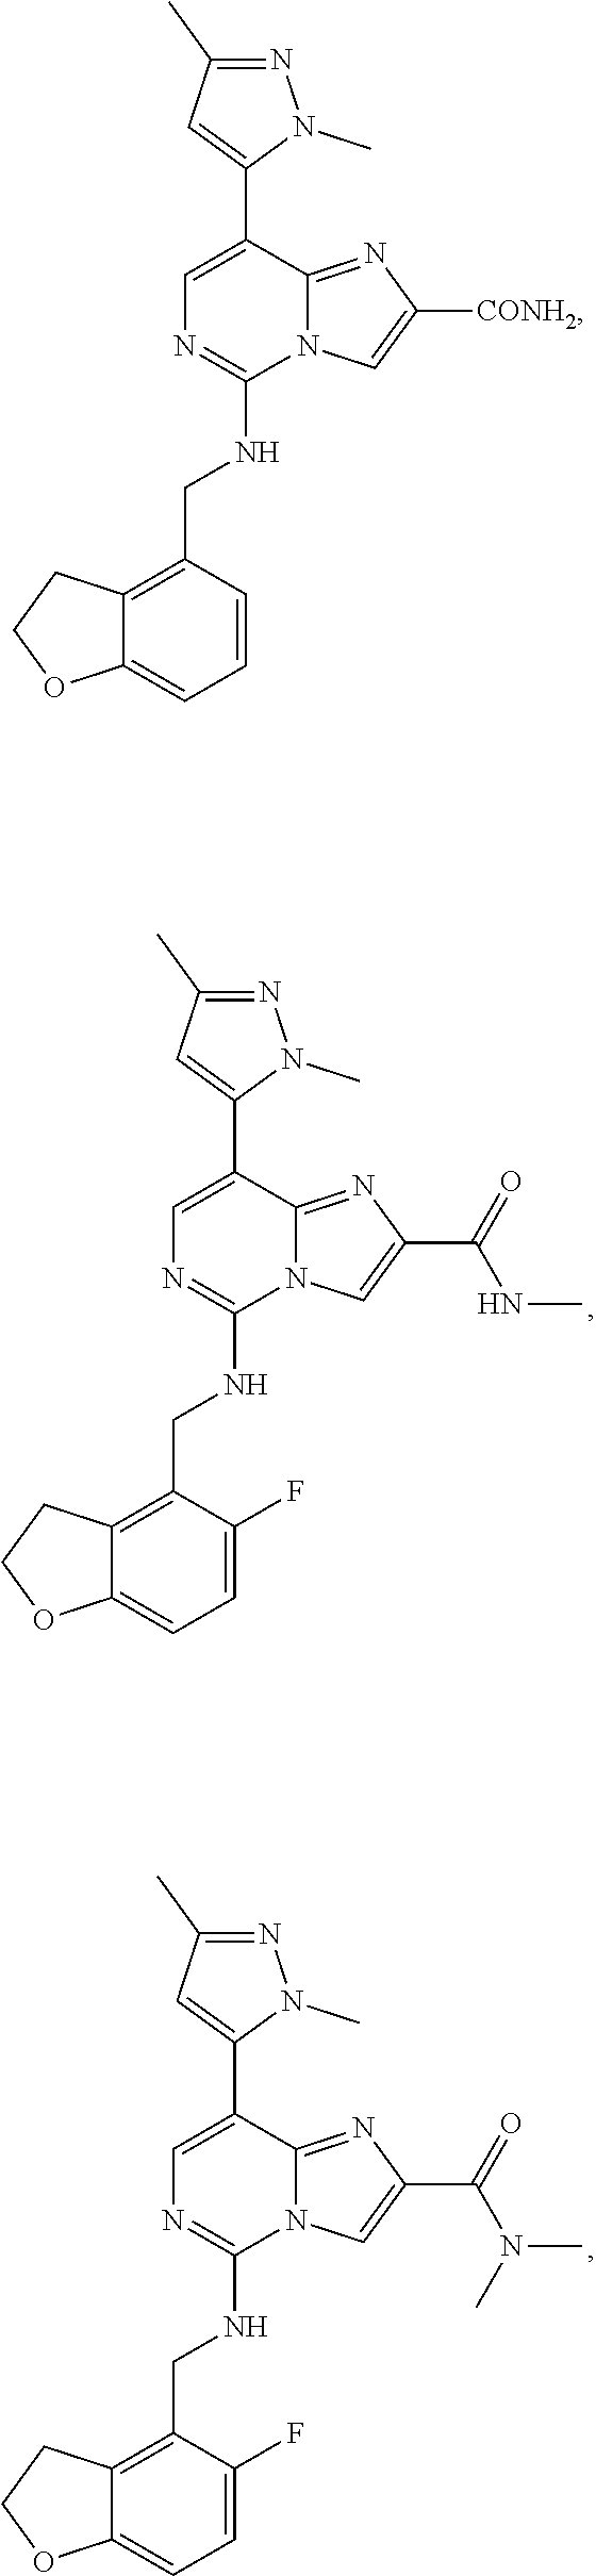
C1=C(F)C(CNC2=NC=C(C3=CC(C)=NN3C)C3=NC(C(=O)NC)=CN23)=C2C(=C1)OCC2.C1=C(F)C(CNC2=NC=C(C3=CC(C)=NN3C)C3=NC(C(=O)N(C)C)=CN23)=C2C(=C1)OCC2.C1=CC(CNC2=NC=C(C3=CC(C)=NN3C)C3=NC([CONH2])=CN23)=C2C(=C1)OCC2
